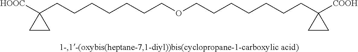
[HOOC]C1(CCCCCCCOCCCCCCCC2([COOH])CC2)CC1
